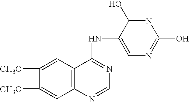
C1([CH3O])=CC2=C(C=C1[CH3O])C(NC1=CN=C(O)N=C1O)=NC=N2
